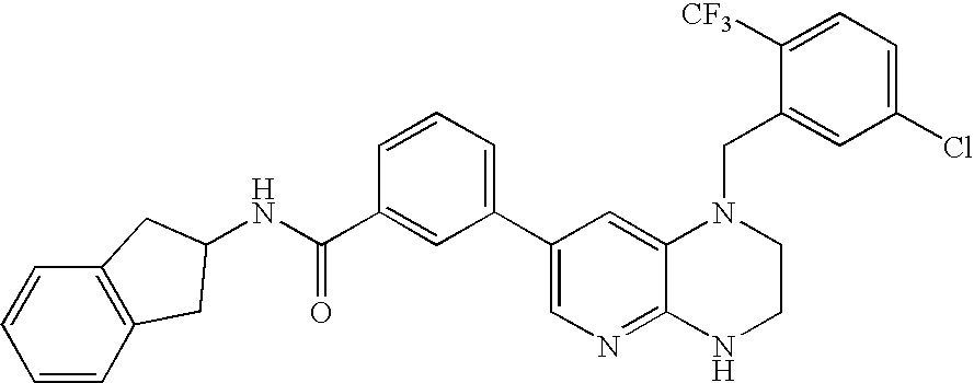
N(C(C1=CC(C2=CN=C3C(=C2)N(CC2=CC(Cl)=CC=C2[CF3])CCN3)=CC=C1)=O)C1CC2=C(C=CC=C2)C1
